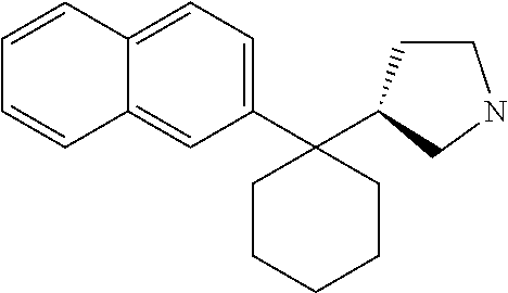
C1CC(C2(C3=CC=C4C(=C3)C=CC=C4)CCCCC2)CN1
